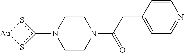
c1(N2CCN(C(CC3=CC=NC=C3)=O)CC2)s[Au]s1
